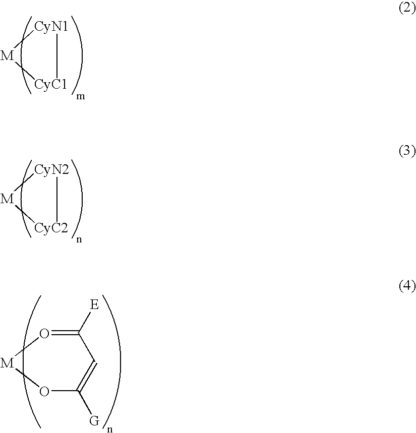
[CyN1][M][CyC1].[CyN2][M][CyC2].C1([E])=O[M]OC([G])=C1
